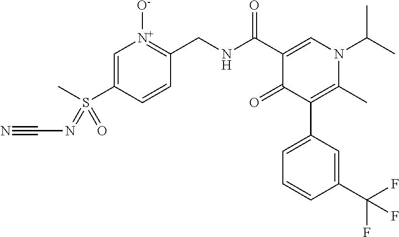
C1=C(S(C)(=O)=NC#N)C=CC(CNC(C2=CN(C(C)C)C(C)=C(C3=CC=CC(C(F)(F)F)=C3)C2=O)=O)=[N+]1[O-]
